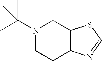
N1(C(C)(C)C)CCC2=C(C1)SC=N2
